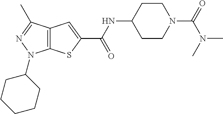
C12=C(C(C)=NN1C1CCCCC1)C=C(C(NC1CCN(C(=O)N(C)C)CC1)=O)S2
